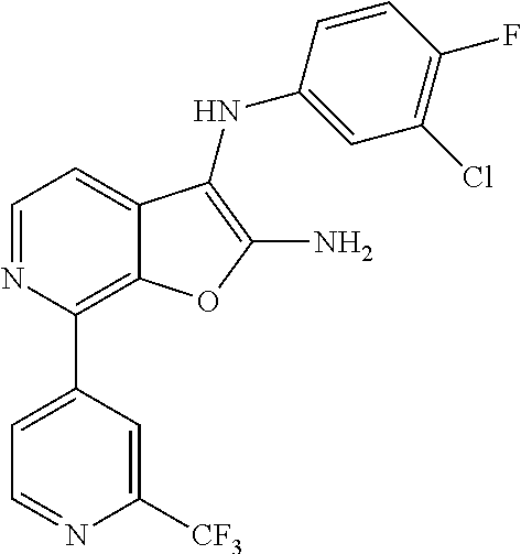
N1=CC=C2C(=C1C1=CC=NC([CF3])=C1)OC(N)=C2NC1=CC(Cl)=C(F)C=C1
